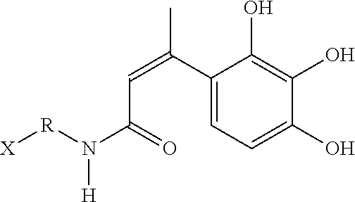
C1(C(=CC(N([R][X])[H])=O)C)=CC=C(O)C(O)=C1O
